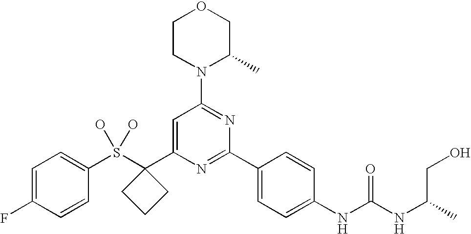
S(C1(C2=CC(N3C(C)COCC3)=NC(C3=CC=C(NC(NC(CO)C)=O)C=C3)=N2)CCC1)(O)(O)C1=CC=C(F)C=C1
